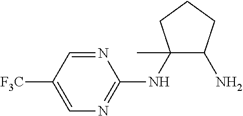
C1(NC2=NC=C([F3C])C=N2)(C)C(N)CCC1
